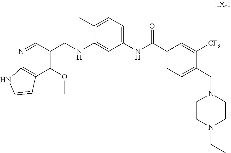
C1(CNC2=CC(NC(C3=CC=C(CN4CCN(CC)CC4)C([CF3])=C3)=O)=CC=C2C)=C(OC)C2=C(N=C1)NC=C2
